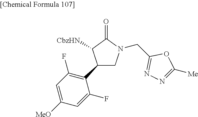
C1(C2=C(F)C=C([MeO])C=C2F)CN(CC2=NN=C([Me])O2)C(=O)C1[CbzHN]
